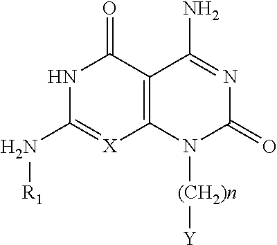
[(CH2)n](N1C2=C(C(=O)NC(N[R1])=[X]2)C(N)=NC1=O)[Y]
